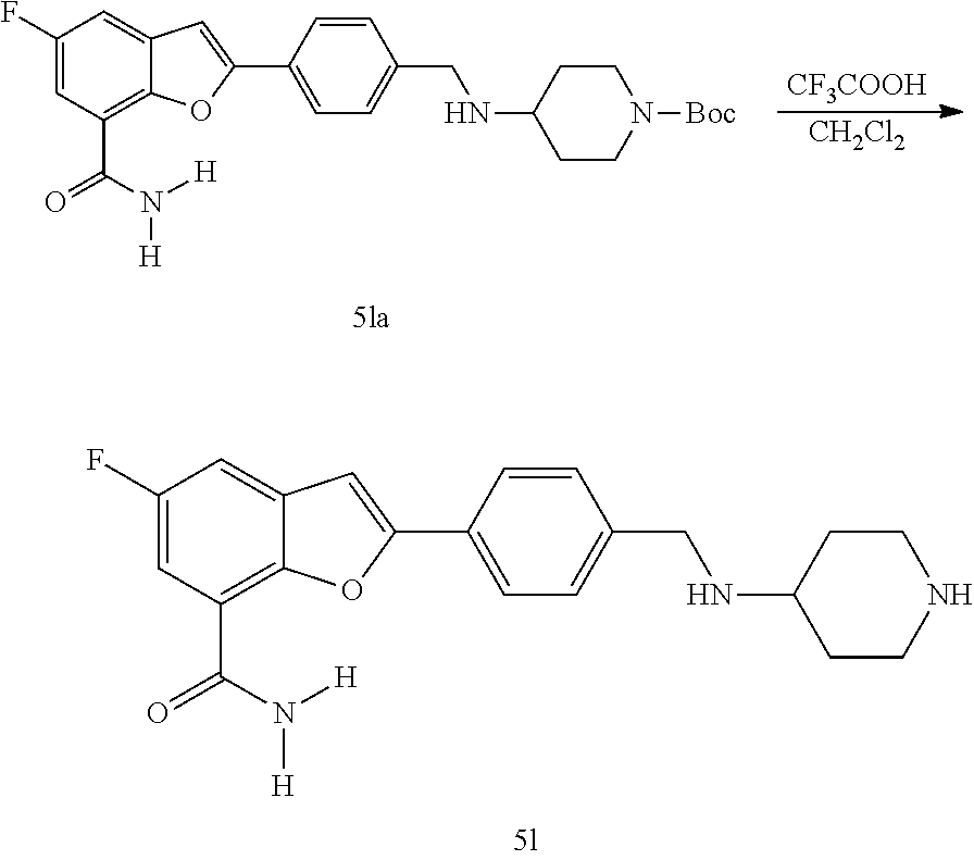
C1(F)=CC(C(N([H])[H])=O)=C2C(=C1)C=C(C1=CC=C(CNC3CCNCC3)C=C1)O2.C1(F)=CC(C(N([H])[H])=O)=C2C(=C1)C=C(C1=CC=C(CNC3CCN([Boc])CC3)C=C1)O2.[CF3COOH].[CH2Cl2]
